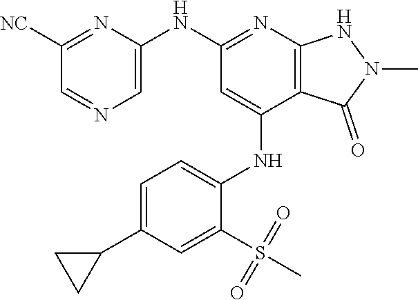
C1(NC2=NC3=C(C(NC4=CC=C(C5CC5)C=C4S(C)(=O)=O)=C2)C(=O)N(C)N3)=CN=CC([NC])=N1
